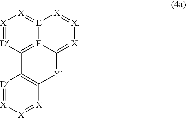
[X]1=[D]C2=[E]3[E](=[X]1)[X]=[X][X]=C3[Y]C1=C2[D]=[X][X]=[X]1
